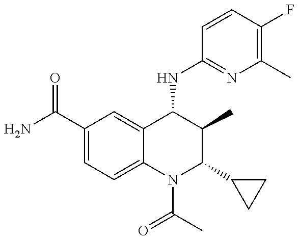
C1(C(=O)N)=CC=C2C(=C1)C(NC1=NC(C)=C(F)C=C1)C(C)C(C1CC1)N2C(C)=O
